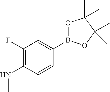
C1(F)=C(NC)C=CC(B2OC(C)(C)C(C)(C)O2)=C1
